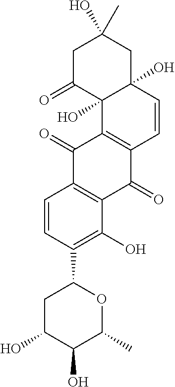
C1C(=O)C2(O)C(O)(CC1(O)C)C=CC1=C2C(=O)C2=C(C1=O)C(O)=C(C1CC(O)C(O)C(C)O1)C=C2
